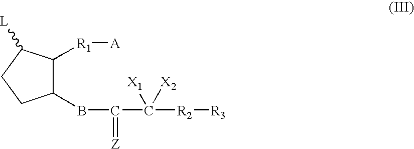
C1(BC(C([R2][R3])([X2])[X1])=[Z])C([R1][A])C([L])CC1
